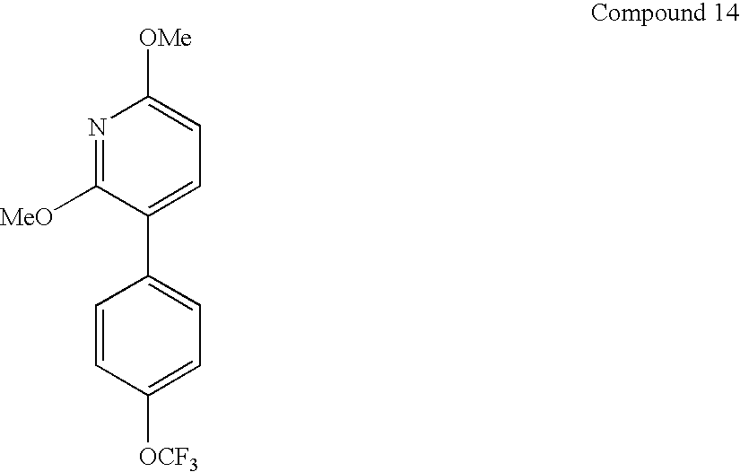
C1=CC([OCF3])=CC=C1C1=CC=C([OMe])N=C1[MeO]
